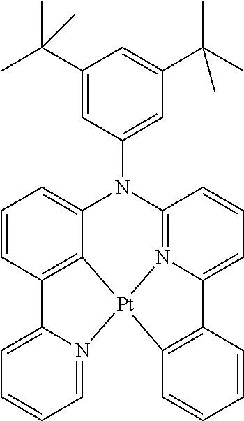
N12=C3C=CC=C1C1=C(C=CC=C1)[Pt]21C2=C(C=CC=C2N3C2=CC(C(C)(C)C)=CC(C(C)(C)C)=C2)C2=CC=CC=N21
